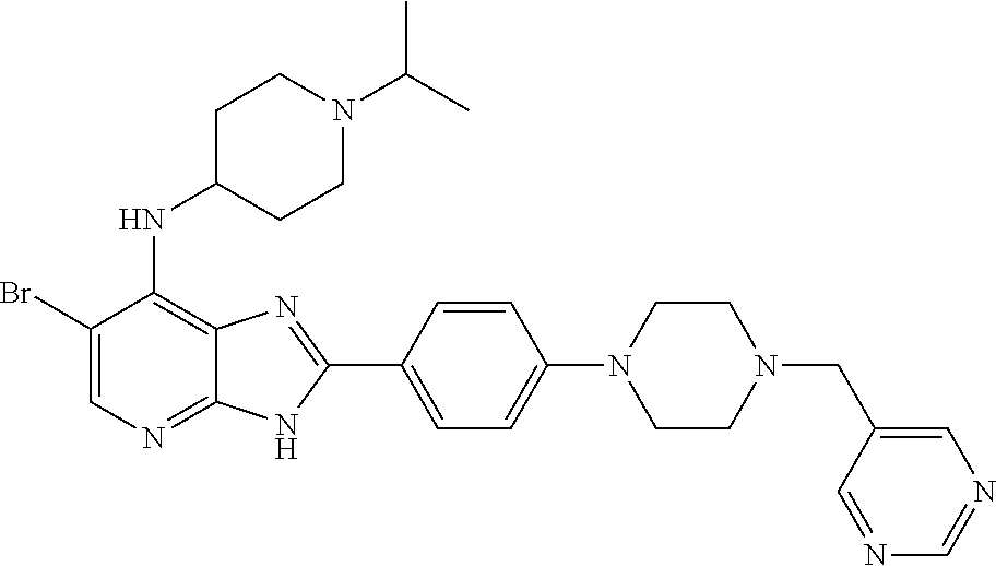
C1(Br)=CN=C2C(=C1NC1CCN(C(C)C)CC1)N=C(C1=CC=C(N3CCN(CC4=CN=CN=C4)CC3)C=C1)N2
